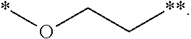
*OCC[**]
